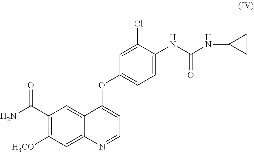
C1(Cl)=CC(OC2=CC=NC3=CC([H3CO])=C(C(N)=O)C=C23)=CC=C1NC(NC1CC1)=O
